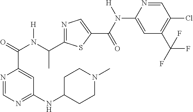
N1=CN=C(NC2CCN(C)CC2)C=C1C(N(C(C1=NC=C(C(=O)N(C2=CC(C(F)(F)F)=C(Cl)C=N2)[H])S1)C)[H])=O
